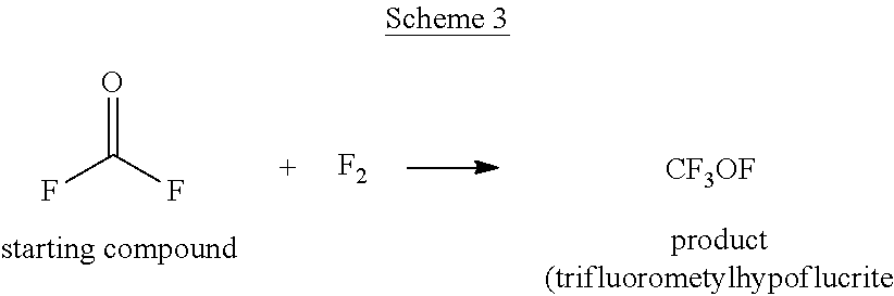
O=C(F)F.[CF3OF].[F2]
